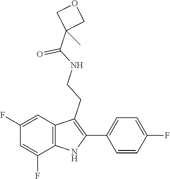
O=C(NCCC1=C(C2=CC=C(F)C=C2)NC2=C1C=C(F)C=C2F)C1(C)COC1
